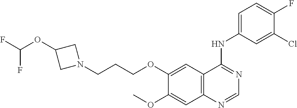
C12=C(C=C(OCCCN3CC(OC(F)F)C3)C(OC)=C1)C(NC1=CC=C(F)C(Cl)=C1)=NC=N2
